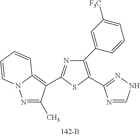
C1(C2=CC([F3C])=CC=C2)=C(C2=NNC=N2)SC(C2=C3N(N=C2C)C=CC=C3)=N1
